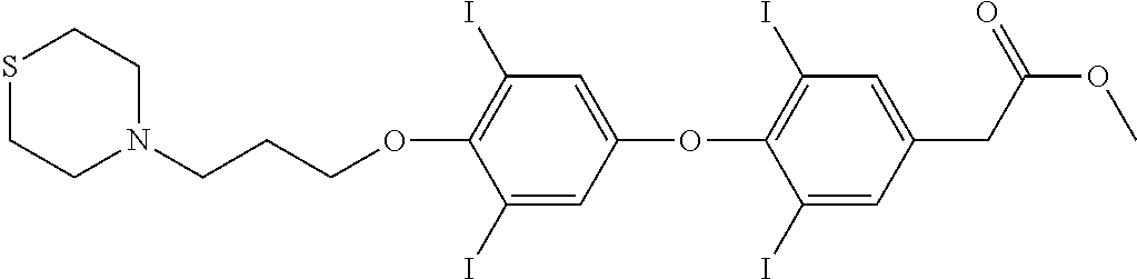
O(C1=C(I)C=C(OC2=C(I)C=C(CC(OC)=O)C=C2I)C=C1I)CCCN1CCSCC1
